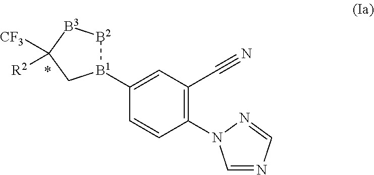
[B1]1(C2=CC(C#N)=C(N3C=NC=N3)C=C2)[B2][B3]C([CF3])([R2])C1
